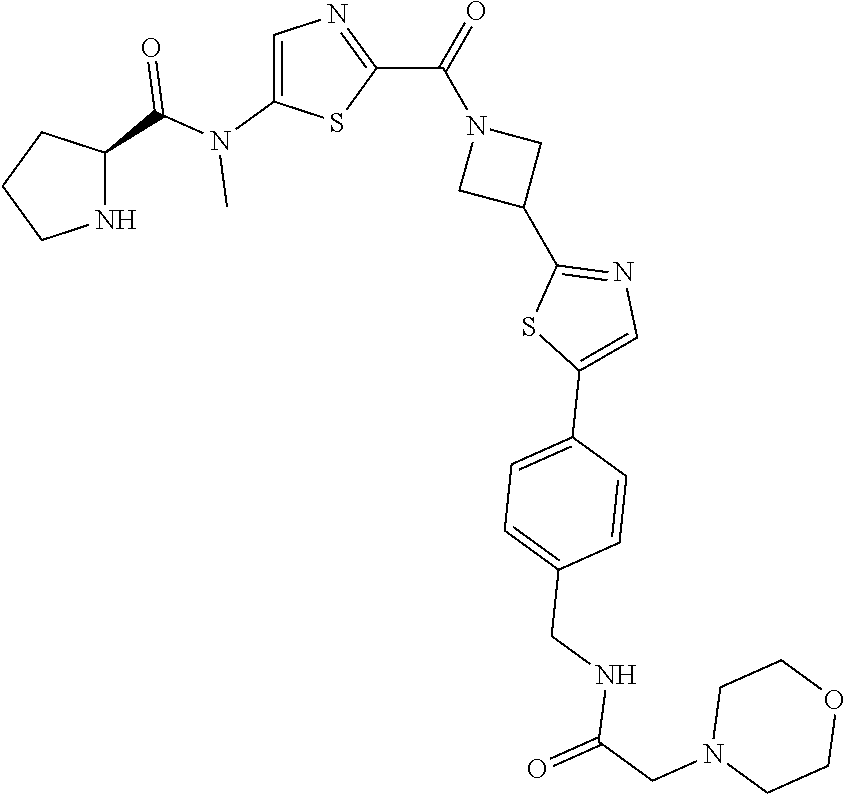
C1CNC(C(N(C2=CN=C(C(=O)N3CC(C4=NC=C(C5=CC=C(CNC(CN6CCOCC6)=O)C=C5)S4)C3)S2)C)=O)C1
